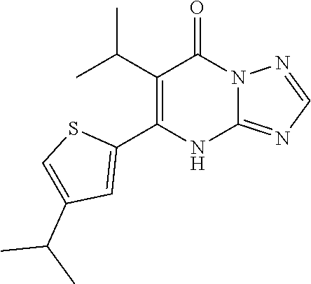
C1(C(C)C)=C(C2=CC(C(C)C)=CS2)NC2=NC=NN2C1=O
